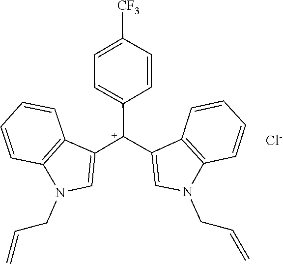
C12=C(C=CC=C1)N(CC=C)C=C2[C+](C1=CC=C([CF3])C=C1)C1=CN(CC=C)C2=C1C=CC=C2.[Cl-]
